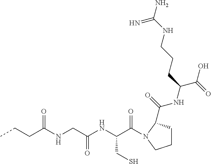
CCCC(NCC(NC(C(=O)N1C(C(=O)NC(C(=O)O)CCCNC(N)=N)CCC1)CS)=O)=O
